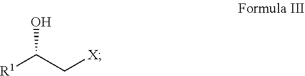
C([R1])(C[X])O
